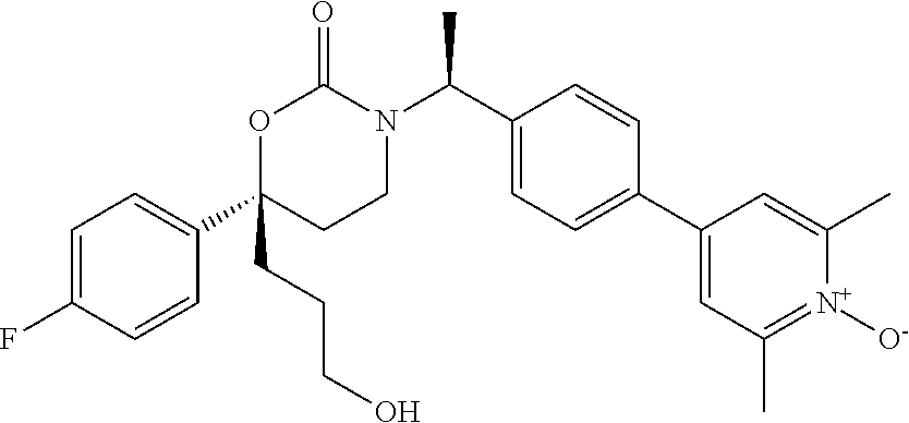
C1=C(F)C=CC(C2(CCCO)CCN(C(C3=CC=C(C4=CC(C)=[N+]([O-])C(C)=C4)C=C3)C)C(=O)O2)=C1
